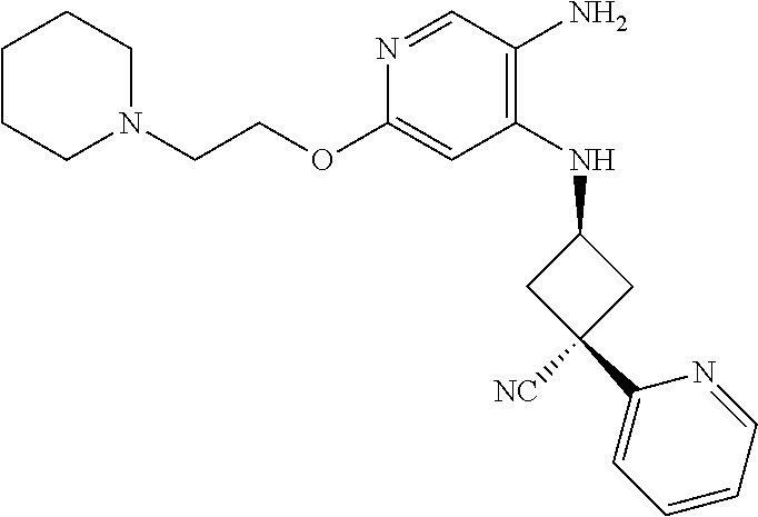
C1(NC2CC(C3=CC=CC=N3)([NC])C2)=C(N)C=NC(OCCN2CCCCC2)=C1
